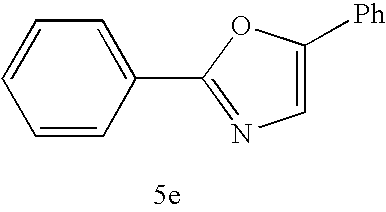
C1=CC=CC(C2=NC=C([Ph])O2)=C1
